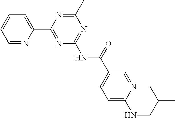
C1=NC(C2=NC(NC(C3=CC=C(NCC(C)C)N=C3)=O)=NC(C)=N2)=CC=C1
